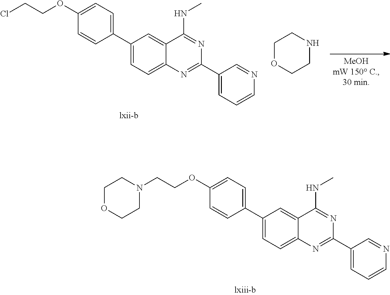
C1(C2=CC=C(OCCN3CCOCC3)C=C2)=CC=C2C(=C1)C(NC)=NC(C1=CC=CN=C1)=N2.C1(C2=CC=C(OCCCl)C=C2)=CC=C2C(=C1)C(NC)=NC(C1=CC=CN=C1)=N2.C1OCCNC1
